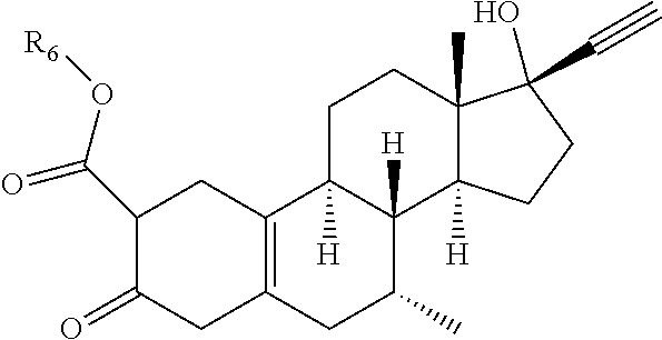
C1(C(O[R6])=O)C(=O)CC2=C(C1)C1([H])C([H])(C(C)C2)C2([H])C(C)(CC1)C(C#C)(O)CC2
